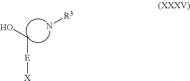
OC[E][X].N[R3]
